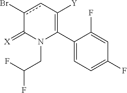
C1(C2=C([Y])cc(Br)C(=[X])N2CC(F)F)=CC=C(F)C=C1F
